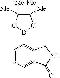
C1=CC=C2C(=C1B1OC([Me])([Me])C([Me])([Me])O1)CNC2=O
